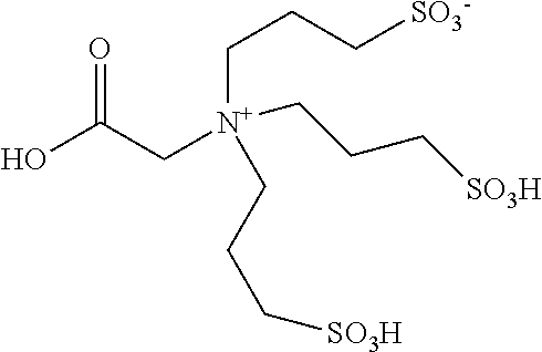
OC(C[N+](CCC[SO3-])(CCC[SO3H])CCC[SO3H])=O
